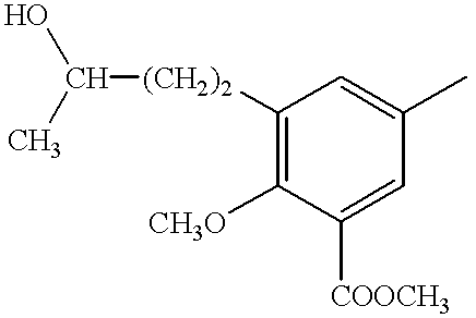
C([(CH2)2]C1=C([CH3O])C([COOCH3])=CC(C)=C1)(O)C
